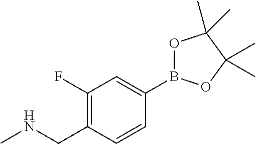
C1(F)=C(CNC)C=CC(B2OC(C)(C)C(C)(C)O2)=C1
